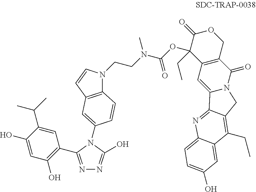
N1=C(C2=C(O)C=C(O)C(C(C)C)=C2)N(C2=CC3=C(N(CCN(C(OC4(CC)C5=C(COC4=O)C(=O)N4C(=C5)C5=NC6=CC=C(O)C=C6C(CC)=C5C4)=O)C)C=C3)C=C2)C(O)=N1
